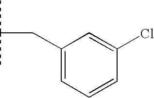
CC(C)CC1=CC=CC(Cl)=C1
